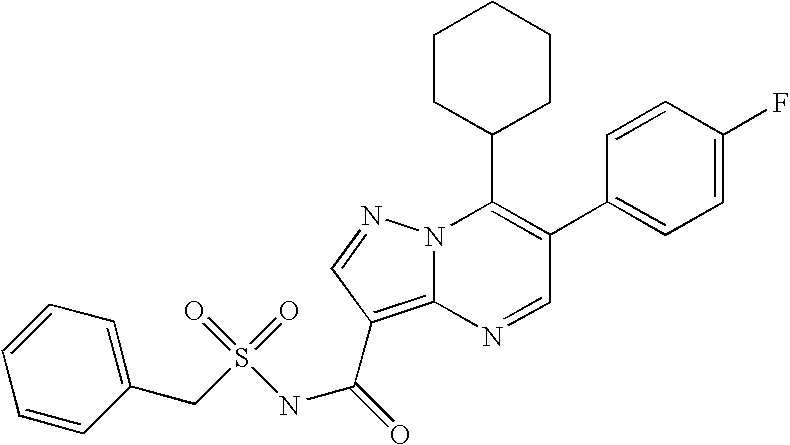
C1(C2=CC=C(F)C=C2)=C(C2CCCCC2)N2C(=C(C(NS(CC3=CC=CC=C3)(=O)=O)=O)C=N2)N=C1
